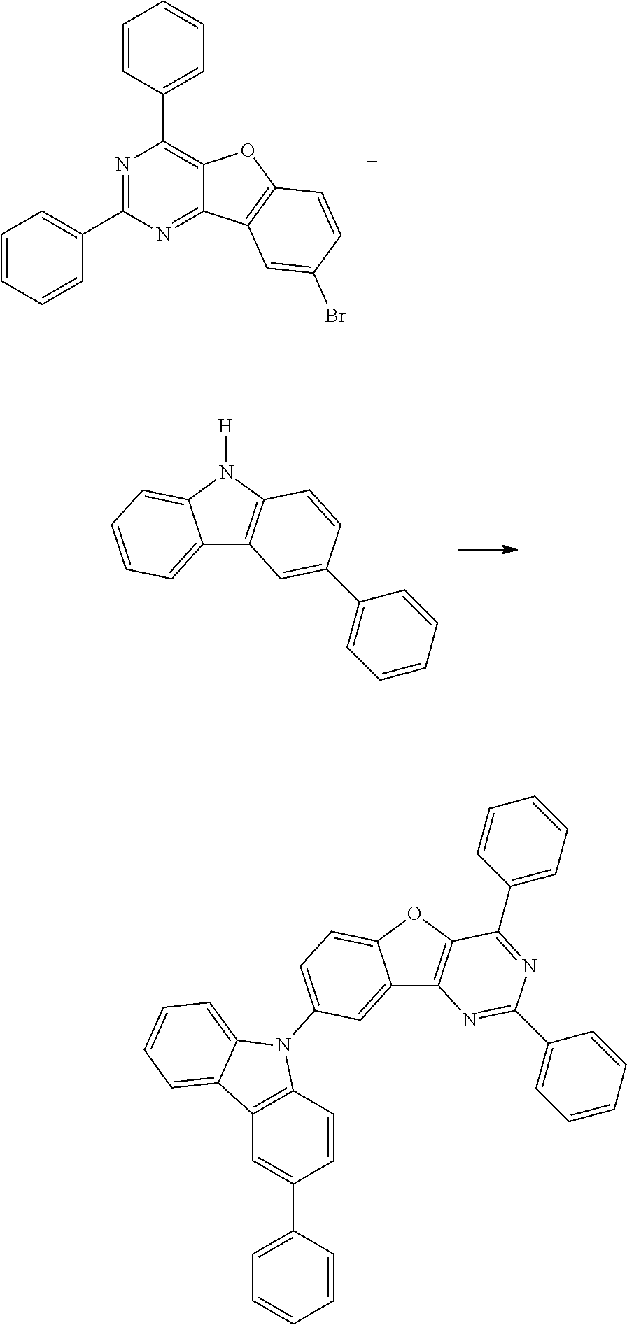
C1=CC(C2=C3C(=NC(C4=CC=CC=C4)=N2)C2=C(O3)C=CC(Br)=C2)=CC=C1.C12=CC=CC=C1N([H])C1=C2C=C(C2=CC=CC=C2)C=C1.C1=CC(C2=NC(C3=CC=CC=C3)=NC3=C2OC2=CC=C(N4C5=C(C=C(C6=CC=CC=C6)C=C5)C5=CC=CC=C54)C=C32)=CC=C1
